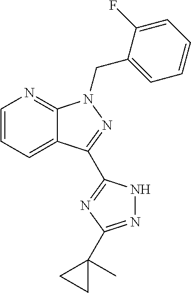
C12=CC=CN=C1N(CC1=CC=CC=C1F)N=C2C1=NC(C2(C)CC2)=NN1
